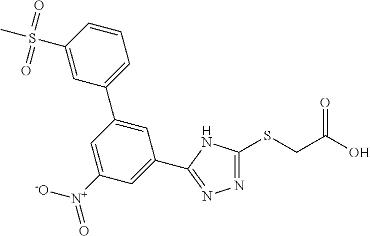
N1=C(SCC(O)=O)NC(C2=CC([N+]([-O])=O)=CC(C3=CC=CC(S(C)(=O)=O)=C3)=C2)=N1
